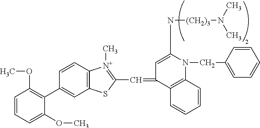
C1(C2=C(OC)C=CC=C2OC)=CC2=C(C=C1)[N+](C)=C(C=C1C=C(N[(CH2)3]N(C)C)N(CC3=CC=CC=C3)C3=C1C=CC=C3)S2
